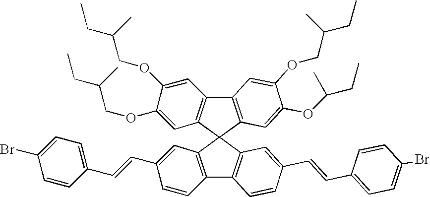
C12=C(C=C(OC(CC)C)C(OCC(C)CC)=C1)C1(C3=C2C=C(OCC(CC)C)C(OCC(C)CC)=C3)C2=C(C3=C1C=C(C=CC1=CC=C(Br)C=C1)C=C3)C=CC(C=CC1=CC=C(Br)C=C1)=C2
